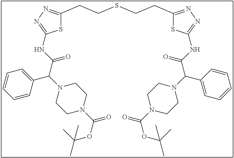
S1C(CCSCCC2=NN=C(NC(C(N3CCN(C(=O)OC(C)(C)C)CC3)C3=CC=CC=C3)=O)S2)=NN=C1NC(C(N1CCN(C(OC(C)(C)C)=O)CC1)C1=CC=CC=C1)=O
